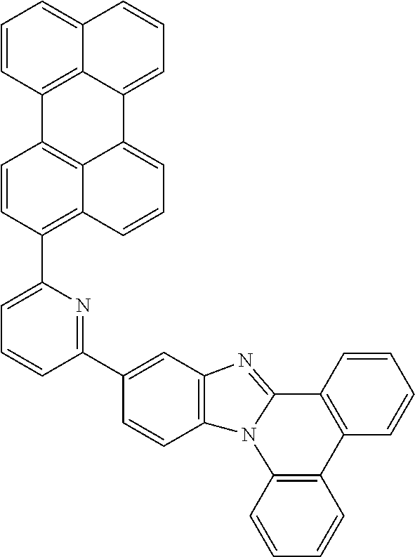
C1=CC2=C(C=C1)N1C(=NC3=C1C=CC(C1=NC(C4=C5C6=C(C=C4)C4=C7C(=CC=CC7=CC=C4)C6=CC=C5)=CC=C1)=C3)C1=C2C=CC=C1
